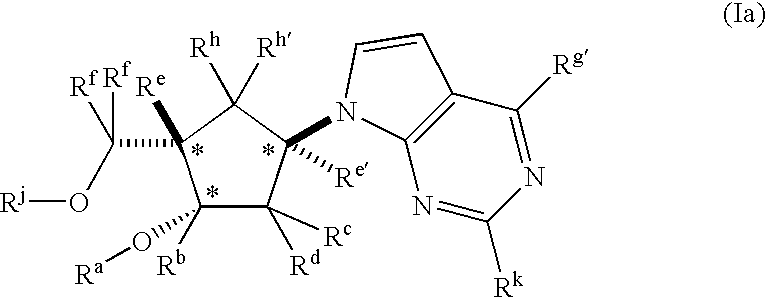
C1([Rb])(O[Ra])C([Rd])([Rc])C([Re])(N2C3=C(C([Rg])=NC([Rk])=N3)C=C2)C([Rh])([Rh])C1(C(O[Rj])([Rf])[Rf])[Re]
